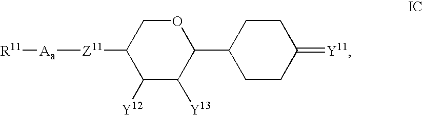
O1CC([Z11][Aa][R11])C([Y12])C([Y13])C1C1CCC(=[Y11])CC1
